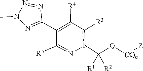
[(X)n]([Z])[Q]C([R1])([R2])[N+]1=C([R3])C([R4])=C(C2=NN(C)N=N2)C([R5])=N1
